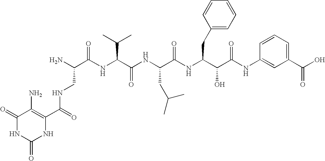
C(=O)(NCC(N)C(=O)NC(C(C)C)C(=O)NC(CC(C)C)C(=O)NC(C(O)C(=O)NC1=CC(C(=O)O)=CC=C1)CC1=CC=CC=C1)C1=C(N)C(=O)NC(=O)N1
